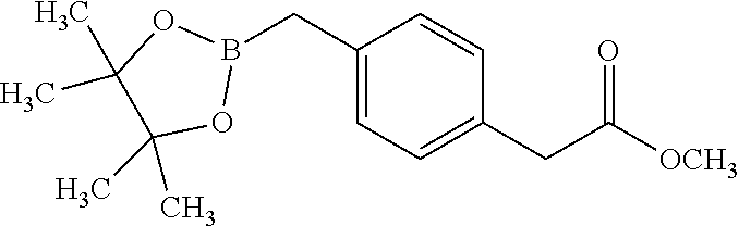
C(C1=CC=C(CC([OCH3])=O)C=C1)B1OC(C)(C)C(C)(C)O1
